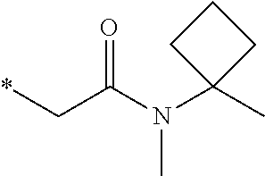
*CC(N(C1(C)CCC1)C)=O
